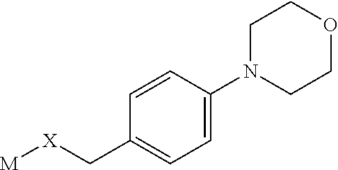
[M][X]CC1=CC=C(N2CCOCC2)C=C1
